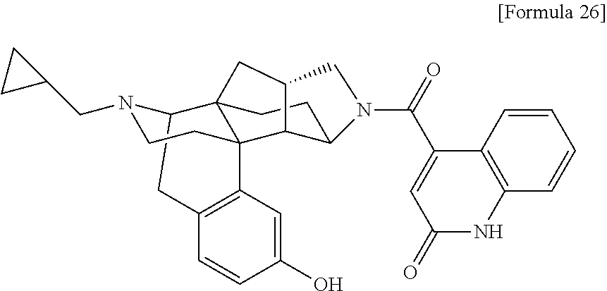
C12CC3=C(C=C(O)C=C3)C3(C14CCC1C3C(C4)CN1C(=O)C1=CC(=O)NC3=C1C=CC=C3)CCN2CC1CC1
